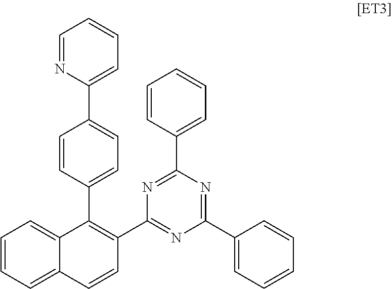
N1=CC=CC=C1C1=CC=C(C2=C(C3=NC(C4=CC=CC=C4)=NC(C4=CC=CC=C4)=N3)C=CC3=CC=CC=C23)C=C1
